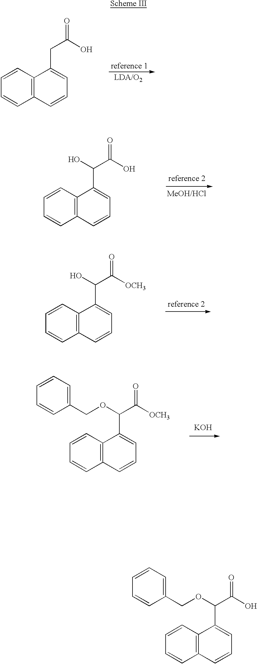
C12=C(C=CC=C1CC(O)=O)C=CC=C2.C12=C(C=CC=C1C(C(O)=O)O)C=CC=C2.C12=C(C=CC=C1C(C([OCH3])=O)O)C=CC=C2.C12=C(C=CC=C1C(C([OCH3])=O)OCC1=CC=CC=C1)C=CC=C2.[KOH].C12=C(C=CC=C1C(C(O)=O)OCC1=CC=CC=C1)C=CC=C2
